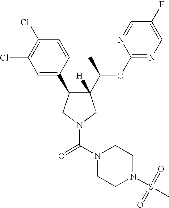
C1(C(C)OC2=NC=C(F)C=N2)([H])C(C2=CC(Cl)=C(Cl)C=C2)CN(C(N2CCN(S(=O)(C)=O)CC2)=O)C1
